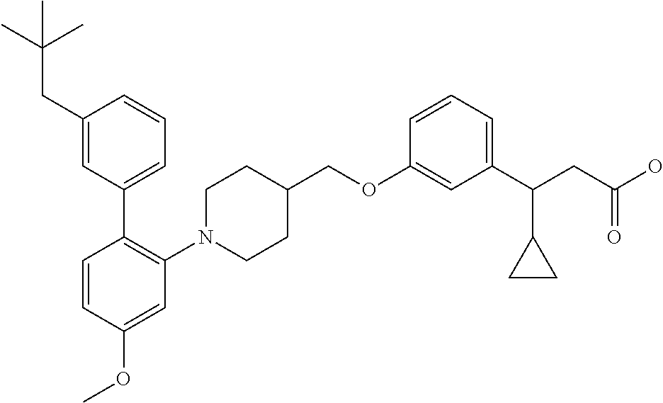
C1(OCC2CCN(C3=C(C4=CC=CC(CC(C)(C)C)=C4)C=CC(OC)=C3)CC2)=CC(C(CC(O)=O)C2CC2)=CC=C1
